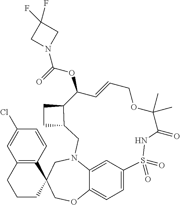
C1CC2(C3=C(C1)C=C(Cl)C=C3)COC1=CC=C3C=C1N(C2)CC1C(CC1)C(OC(=O)N1CC(F)(F)C1)C=CCOC(C)(C)C(=O)NS3(=O)=O
